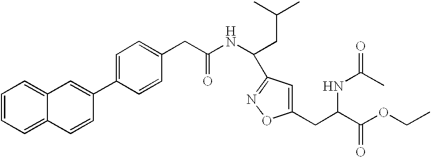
C1=CC=C2C(=C1)C=C(C1=CC=C(CC(NC(CC(C)C)C3=NOC(CC(C(OCC)=O)NC(C)=O)=C3)=O)C=C1)C=C2
